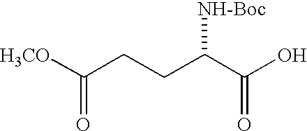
[H3CO]C(CCC(C(O)=O)[NH-Boc])=O
